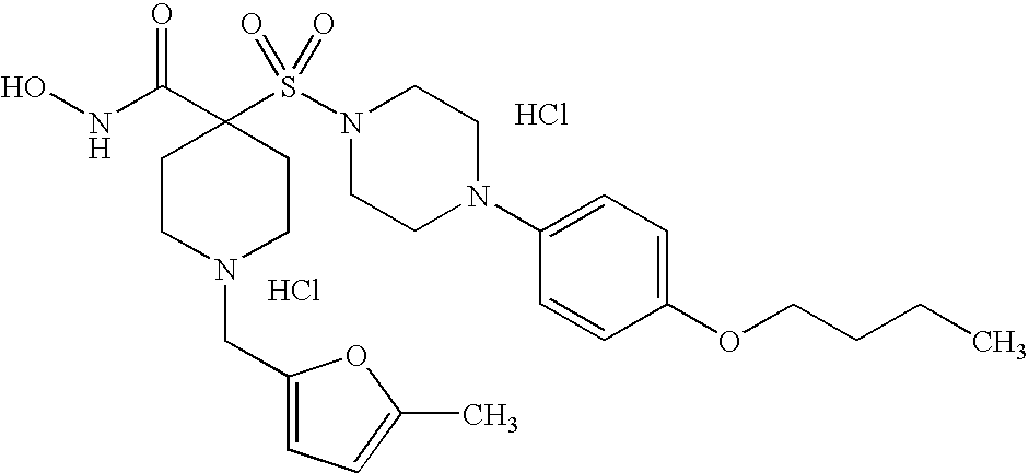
Cl.ONC(C1(S(N2CCN(C3=CC=C(OCCCC)C=C3)CC2)(=O)=O)CCN(CC2=CC=C(C)O2)CC1)=O.Cl
